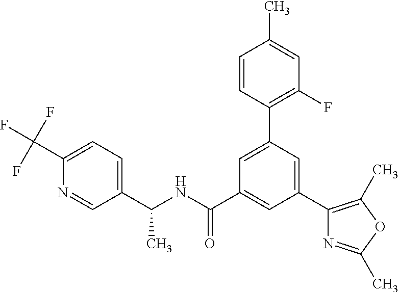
C(NC(C1=CC(C2=C(C)OC(C)=N2)=CC(C2=C(F)C=C(C)C=C2)=C1)=O)(C1=CC=C(C(F)(F)F)N=C1)C
